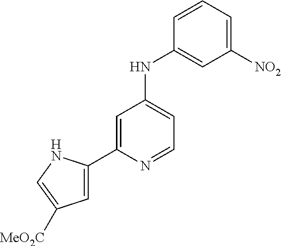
C1=C(C2=CC([MeO2C])=CN2)N=CC=C1NC1=CC([NO2])=CC=C1
